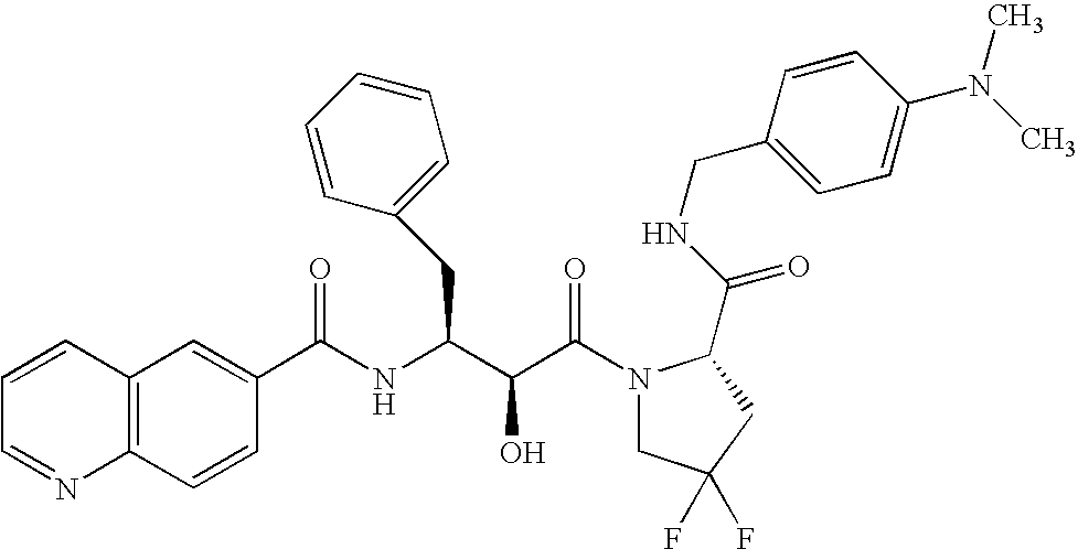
N(C(C(C(N1CC(F)(F)CC1C(NCC1=CC=C(N(C)C)C=C1)=O)=O)O)CC1=CC=CC=C1)C(=O)C1=CC2=C(C=C1)N=CC=C2
